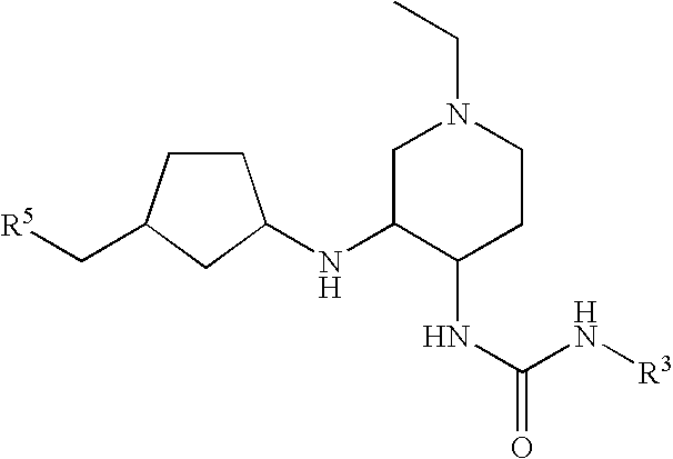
C1C(NC2CCC(C[R5])C2)C(NC(N[R3])=O)CCN1CC
